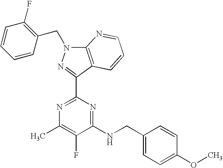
N1=C(C2=NN(CC3=C(F)C=CC=C3)C3=C2C=CC=N3)N=C(NCC2=CC=C(OC)C=C2)C(F)=C1C
